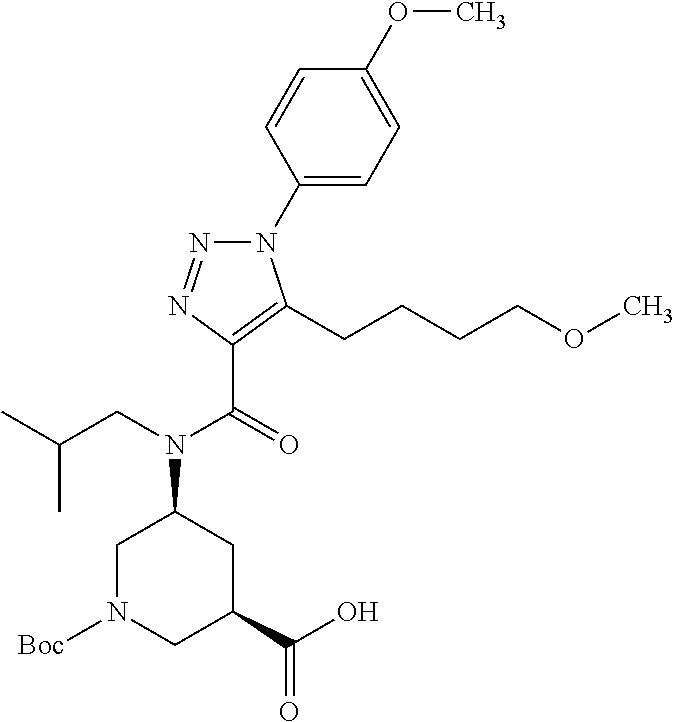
C1(N2N=NC(C(=O)N(CC(C)C)C3CN([Boc])CC(C(O)=O)C3)=C2CCCCOC)=CC=C(OC)C=C1
